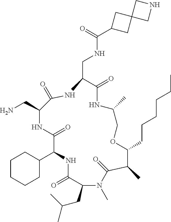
C1(C2NC(=O)C(CC(C)C)N(C)C(=O)C(C)C(CCCCCC)OCC(C)NC(=O)C(CNC(C3CC4(C3)CNC4)=O)NC(=O)C(CN)NC2=O)CCCCC1
